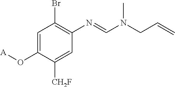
C1=C(O[A])C([CH2F])=CC(N=CN(CC=C)C)=C1Br
